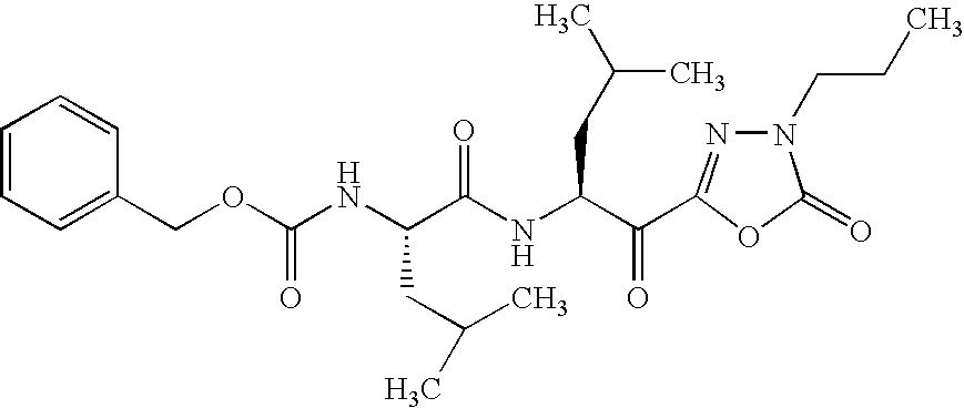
N(C(OCC1=CC=CC=C1)=O)C(C(NC(C(=O)C1=NN(CCC)C(=O)O1)CC(C)C)=O)CC(C)C
